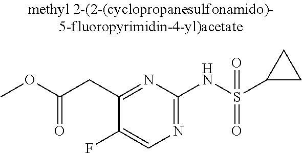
C1(CC(OC)=O)=NC(NS(C2CC2)(=O)=O)=NC=C1F
